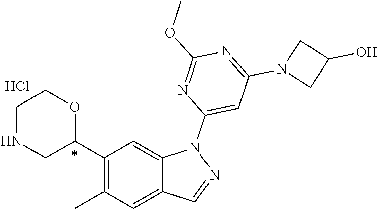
C1(C2CNCCO2)=C(C)C=C2C(=C1)N(C1=CC(N3CC(O)C3)=NC(OC)=N1)N=C2.Cl
